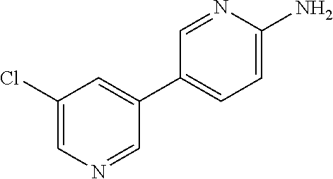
NC1=CC=C(C2=CC(Cl)=CN=C2)C=N1
